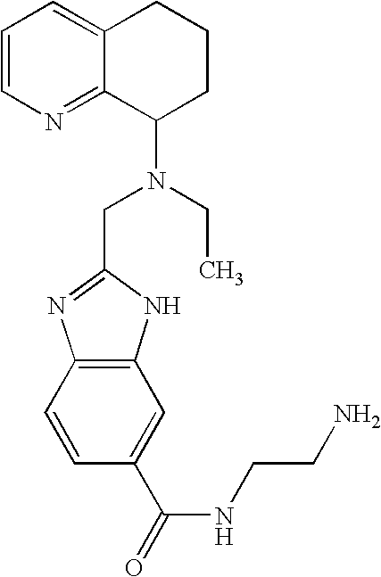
C1=CN=C2C(=C1)CCCC2N(CC1=NC2=C(N1)C=C(C(=O)NCCN)C=C2)CC
